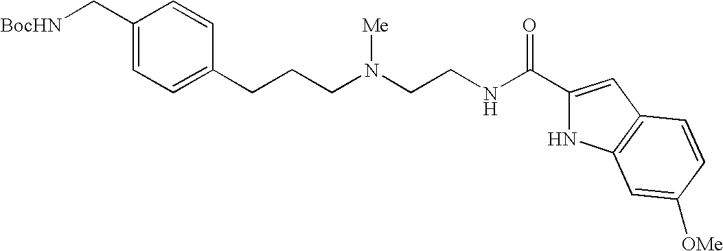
C1(C[BocHN])=CC=C(CCCN(CCNC(C2=CC3=C(N2)C=C([OMe])C=C3)=O)[Me])C=C1
